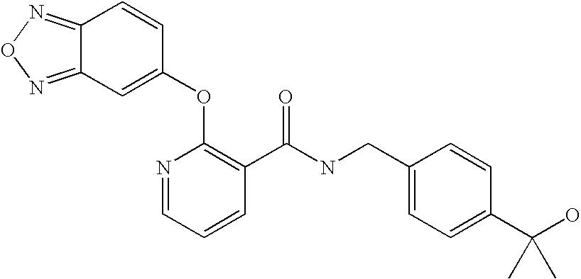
C12=NON=C1C=CC(OC1=C(C(NCC3=CC=C(C(O)(C)C)C=C3)=O)C=CC=N1)=C2
